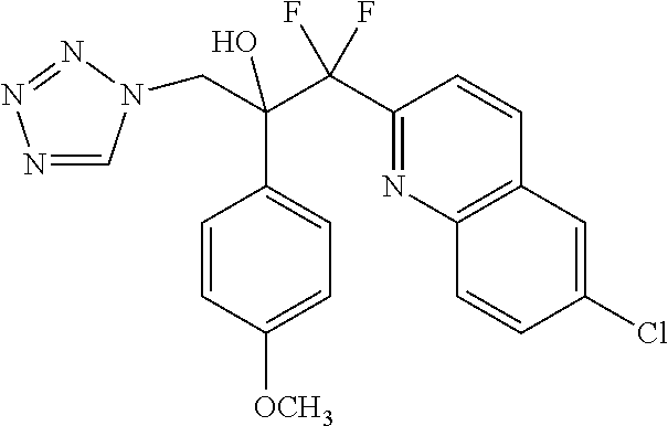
N1=CN(CC(C2=CC=C([OCH3])C=C2)(C(F)(F)C2=NC3=C(C=C2)C=C(Cl)C=C3)O)N=N1
